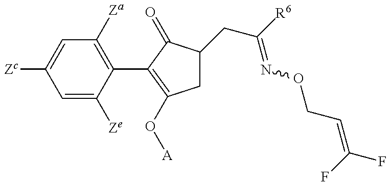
C1=C([Ze])C(C2=C(O[A])CC(CC(=NOCC=C(F)F)[R6])C2=O)=C([Za])C=C1[Zc]
